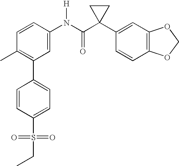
C1=CC(N(C(C2(C3=CC4=C(C=C3)OCO4)CC2)=O)[H])=CC(C2=CC=C(S(=O)(=O)CC)C=C2)=C1C
